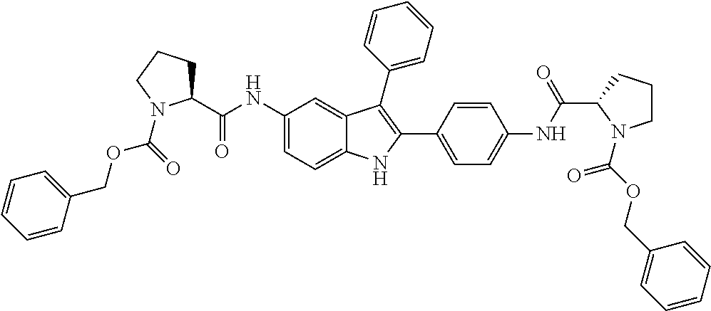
C1(NC(C2CCCN2C(=O)OCC2=CC=CC=C2)=O)=CC=C2C(=C1)C(C1=CC=CC=C1)=C(C1=CC=C(NC(C3N(C(OCC4=CC=CC=C4)=O)CCC3)=O)C=C1)N2
